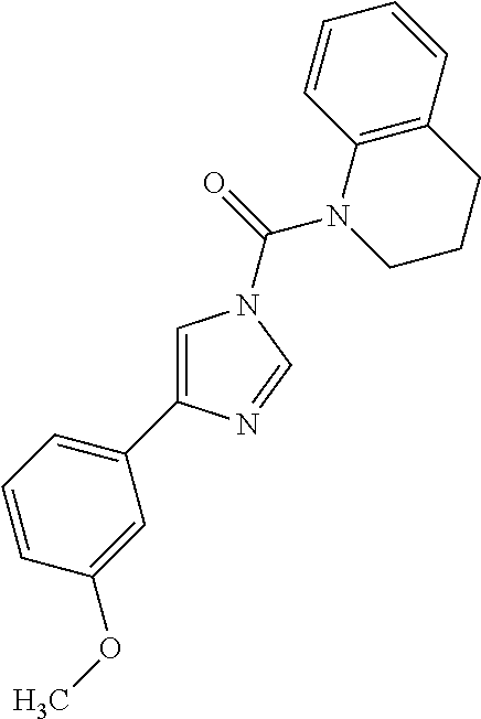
C1=C(C2=CC=CC(OC)=C2)N=CN1C(=O)N1CCCC2=C1C=CC=C2
